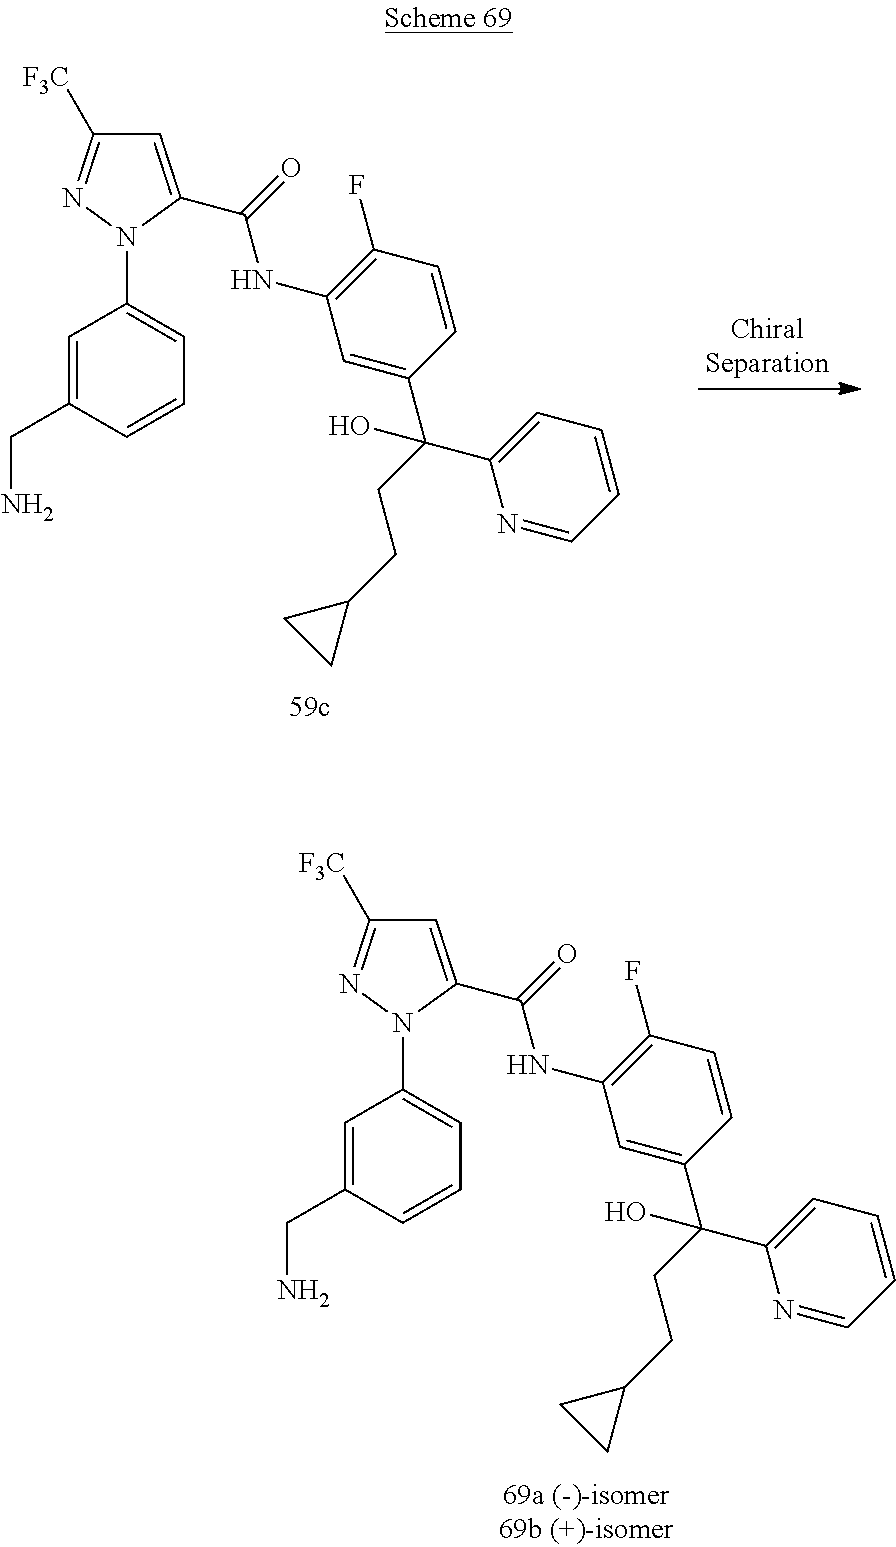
C1=C(CN)C=CC=C1N1C(C(NC2=C(F)C=CC(C(C3=CC=CC=N3)(CCC3CC3)O)=C2)=O)=CC([F3C])=N1.C1=C(CN)C=CC=C1N1C(C(NC2=C(F)C=CC(C(C3=CC=CC=N3)(CCC3CC3)O)=C2)=O)=CC([F3C])=N1
